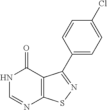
C1=CC(C2=NSC3=C2C(=O)NC=N3)=CC=C1Cl
